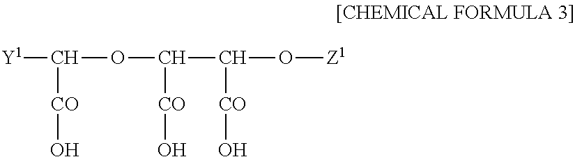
[Y1]C(OC(C(O[Z1])[CO]O)[CO]O)[CO]O
